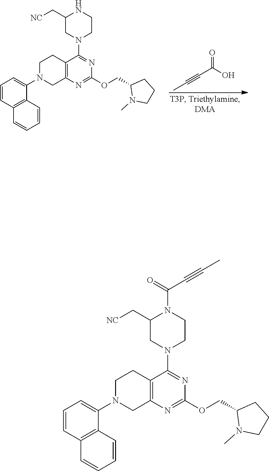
C1N(C2=CC=CC3=C2C=CC=C3)CC2=C(C1)C(N1CC(C[NC])N(C(=O)C#CC)CC1)=NC(OCC1N(C)CCC1)=N2.C1N(C2=CC=CC3=C2C=CC=C3)CC2=C(C1)C(N1CC(C[NC])NCC1)=NC(OCC1N(C)CCC1)=N2.C(C(O)=O)#CC
